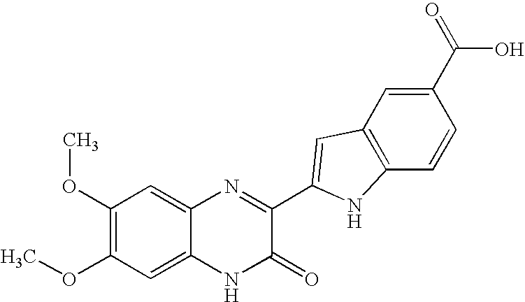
C1=C2C(=CC(OC)=C1OC)N=C(C1=CC3=C(C=CC(C(=O)O)=C3)N1)C(=O)N2
